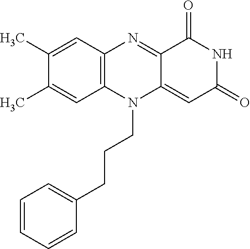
C1(C)=CC2=C(C=C1C)N(CCCC1=CC=CC=C1)C1=CC(=O)NC(=O)C1=N2
